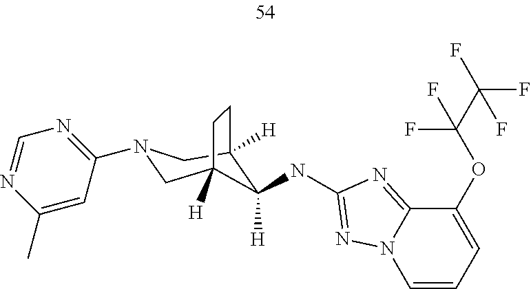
C12=NC(NC3([H])C4([H])CN(C5=NC=NC(C)=C5)CC3([H])CC4)=NN1C=CC=C2OC(C(F)(F)F)(F)F
